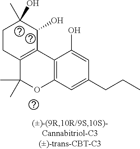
C1CC2=C(C(O)C1(C)O)C1=C(OC2(C)C)C=C(CCC)C=C1O
